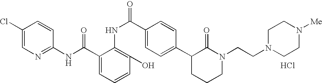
C1(Cl)=CN=C(NC(C2=CC=CC(O)=C2NC(=O)C2=CC=C(C3CCCN(CCN4CCN([Me])CC4)C3=O)C=C2)=O)C=C1.Cl
